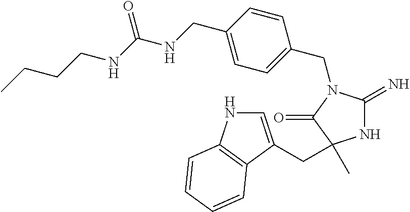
N1C(=N)N(CC2=CC=C(CNC(NCCCC)=O)C=C2)C(=O)C1(C)CC1=CNC2=C1C=CC=C2
